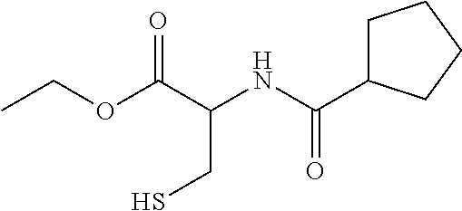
C1C(C(NC(C(OCC)=O)CS)=O)CCC1
